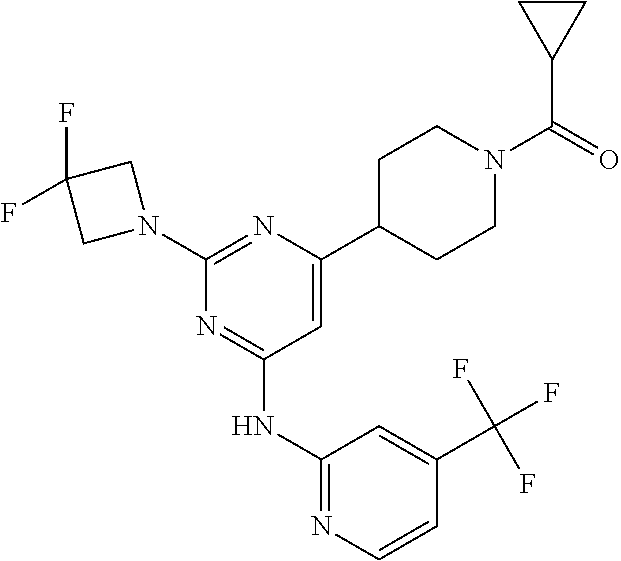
N1=C(NC2=NC=CC(C(F)(F)F)=C2)C=C(C2CCN(C(=O)C3CC3)CC2)N=C1N1CC(F)(F)C1
